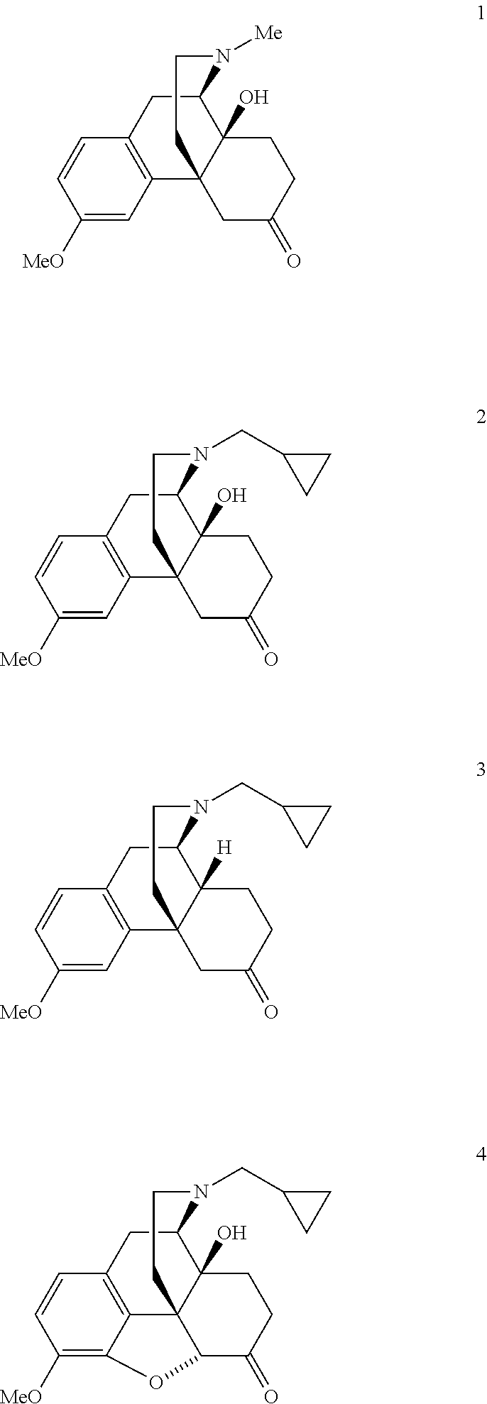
C1([MeO])=CC2=C(C=C1)CC1C3(O)C2(CC(=O)CC3)CCN1[Me].C1([MeO])=CC2=C(C=C1)CC1C3(O)C2(CC(=O)CC3)CCN1CC1CC1.C1([MeO])=CC2=C(C=C1)CC1C3([H])C2(CC(=O)CC3)CCN1CC1CC1.C1([MeO])=C2C3=C(C=C1)CC1C4(O)C3(C(C(=O)CC4)O2)CCN1CC1CC1
